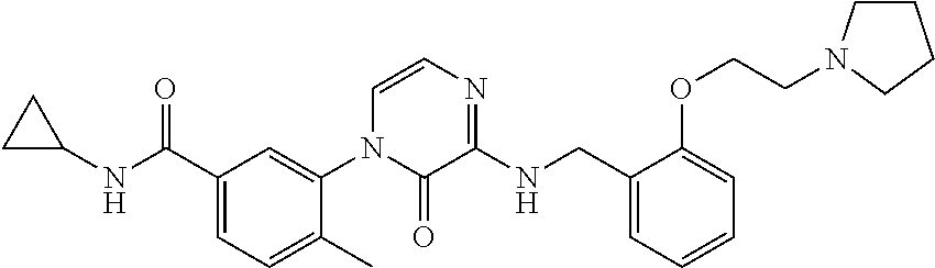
C1(C(NC2CC2)=O)=CC=C(C)C(N2C(=O)C(NCC3=CC=CC=C3OCCN3CCCC3)=NC=C2)=C1
